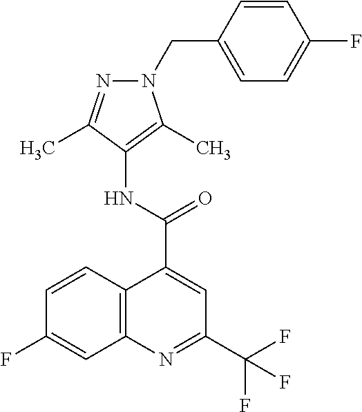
C12=C(N=C(C(F)(F)F)C=C1C(=O)NC1=C(C)N(CC3=CC=C(F)C=C3)N=C1C)C=C(F)C=C2
